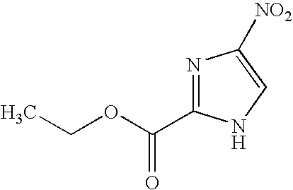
N1=C(C(OCC)=O)NC=C1[NO2]
